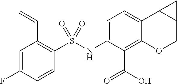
C1=C(F)C=CC(S(NC2=CC=C3C(=C2C(O)=O)OCC2C3C2)(=O)=O)=C1C=C
